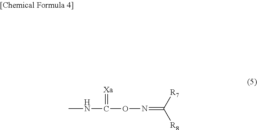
CNC(ON=C([R8])[R7])=[Xa]
